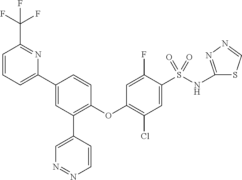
C1=CC=C(C2=CC(C3=CN=NC=C3)=C(OC3=C(Cl)C=C(S(NC4=NN=CS4)(=O)=O)C(F)=C3)C=C2)N=C1C(F)(F)F
